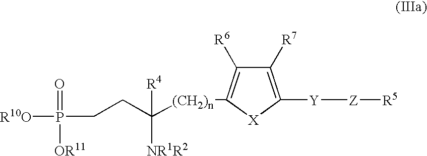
C1([R7])=C([Y][Z][R5])[X]C([(CH2)n]C(CCP([R10O])(=O)[OR11])([R4])[NR1R2])=C1[R6]
